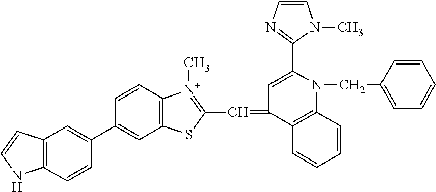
C1(C2=CC3=C(C=C2)NC=C3)=CC2=C(C=C1)[N+](C)=C(C=C1C=C(C3=NC=CN3C)N(CC3=CC=CC=C3)C3=C1C=CC=C3)S2
